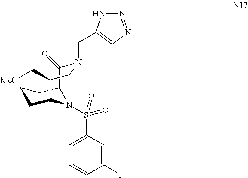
C1=C(S(=O)(=O)N2C3CCCC2C(=O)N(CC2=CN=NN2)CC3C[MeO])C=C(F)C=C1
